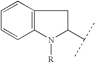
C1=CC2=C(C=C1)N([R])C(C(C)C)C2
